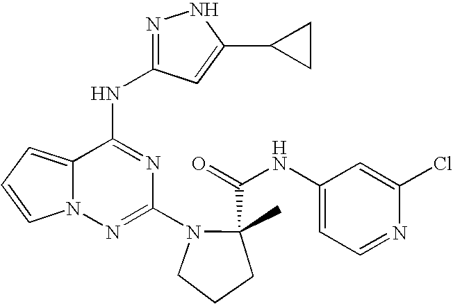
C1(N2CCCC2(C(=O)NC2=CC=NC(Cl)=C2)C)=NN2C(=CC=C2)C(NC2=NNC(C3CC3)=C2)=N1
